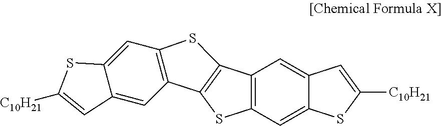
C12=C(C=C3C(=C1)C=C([C10H21])S3)SC1=C2SC2=C1C=C1C(=C2)SC([C10H21])=C1
